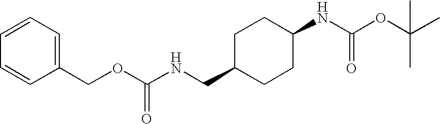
C1(COC(NCC2CCC(NC(OC(C)(C)C)=O)CC2)=O)=CC=CC=C1
